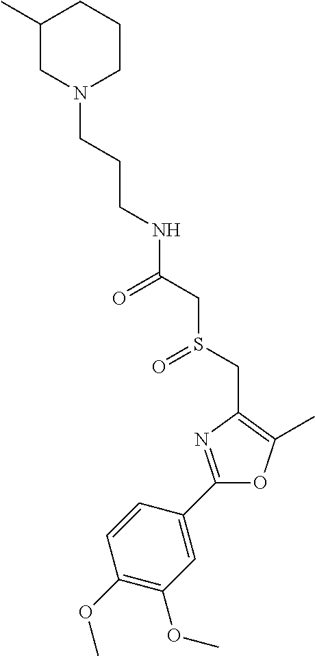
C(CCN1CCCC(C)C1)NC(CS(CC1=C(C)OC(C2=CC(OC)=C(OC)C=C2)=N1)=O)=O
